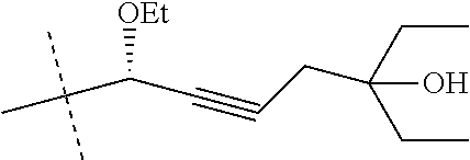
[OEt]C(C#CCC(O)(CC)CC)C(C)(C)C
